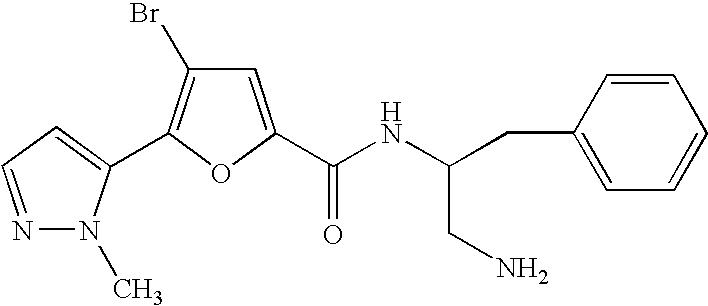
N1=CC=C(C2=C(Br)C=C(C(NC(CC3=CC=CC=C3)CN)=O)O2)N1C
